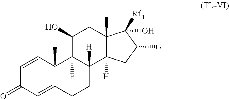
C12(C)C(=CC(=O)C=C1)CCC1([H])C2(F)C(O)CC2(C)C1([H])CC(C)C2(O)[Rf1]
